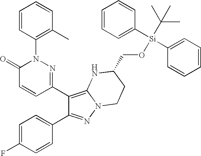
C1(C2=C3N(N=C2C2=CC=C(F)C=C2)CCC(CO[Si](C(C)(C)C)(C2=CC=CC=C2)C2=CC=CC=C2)N3)=NN(C2=C(C)C=CC=C2)C(=O)C=C1
